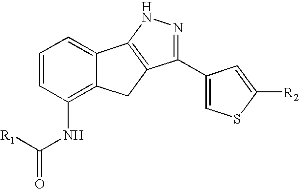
C1=CC(NC([R1])=O)=C2C(=C1)C1=C(C2)C(C2=CSC([R2])=C2)=NN1
